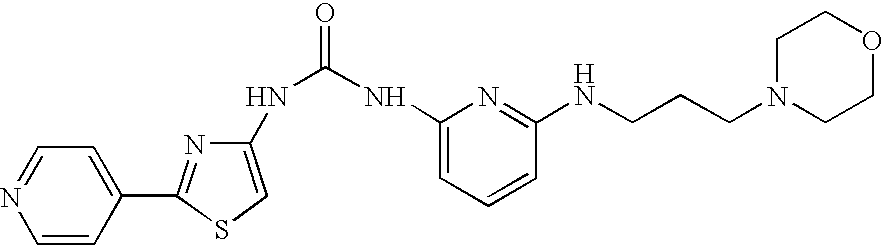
C1(NC(=O)NC2=CC=CC(NCCCN3CCOCC3)=N2)=CSC(C2=CC=NC=C2)=N1
